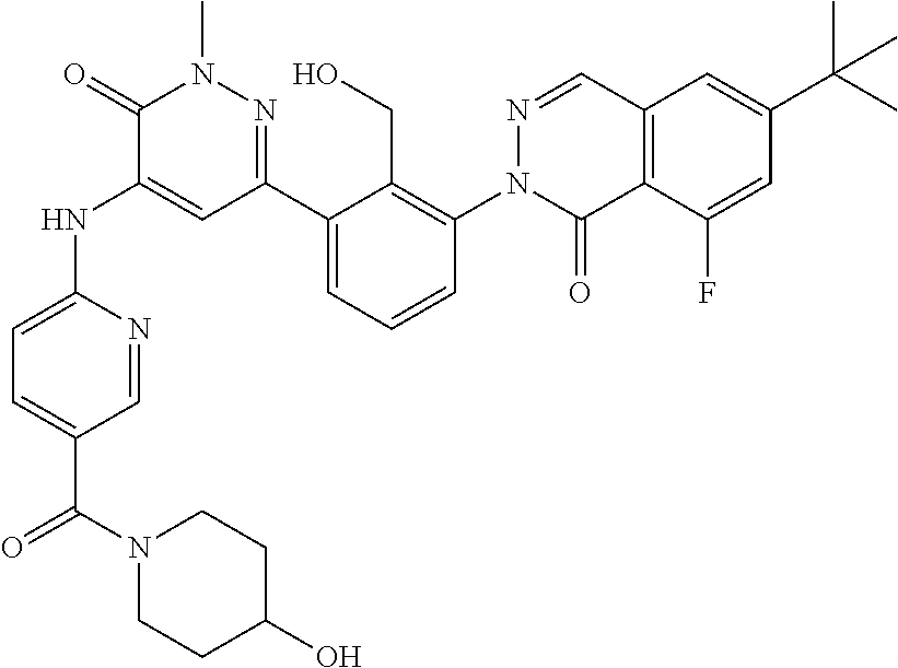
C1=NC(NC2=CC(C3=CC=CC(N4C(=O)C5=C(C=N4)C=C(C(C)(C)C)C=C5F)=C3CO)=NN(C)C2=O)=CC=C1C(N1CCC(O)CC1)=O
